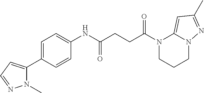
N1(C)C(C2=CC=C(NC(CCC(N3CCCN4C3=CC(C)=N4)=O)=O)C=C2)=CC=N1
